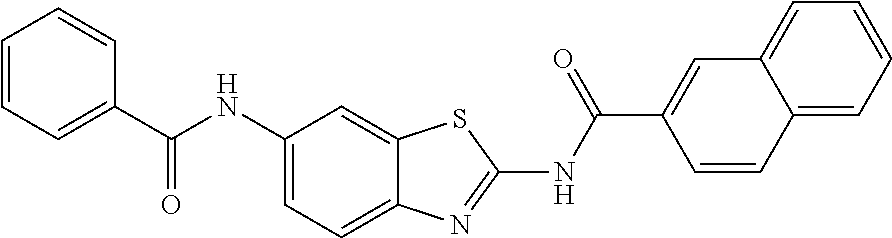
C1=CC=C(C(NC2=CC=C3C(=C2)SC(NC(C2=CC4=CC=CC=C4C=C2)=O)=N3)=O)C=C1
